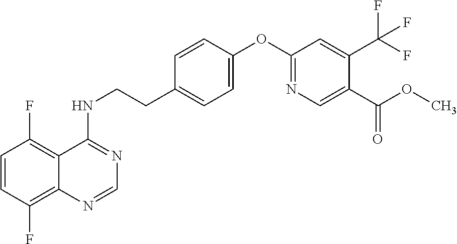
C1=CC(F)=C2C(=C1F)C(NCCC1=CC=C(OC3=NC=C(C(OC)=O)C(C(F)(F)F)=C3)C=C1)=NC=N2
